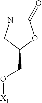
[X1]OCC1OC(=O)NC1
